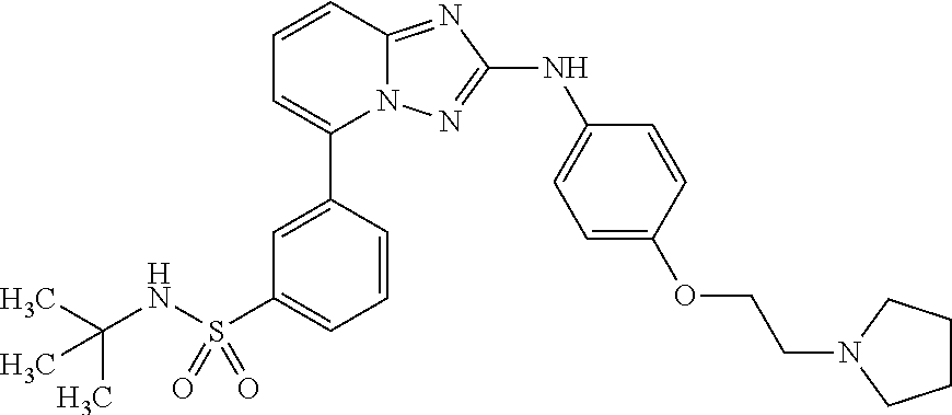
C1=CC(C2=CC=CC3=NC(NC4=CC=C(OCCN5CCCC5)C=C4)=NN23)=CC(S(=O)(NC(C)(C)C)=O)=C1
